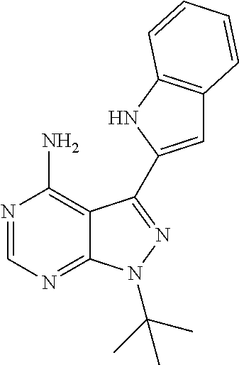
C12=C(N)N=CN=C1N(C(C)(C)C)N=C2C1=CC2=C(N1)C=CC=C2
